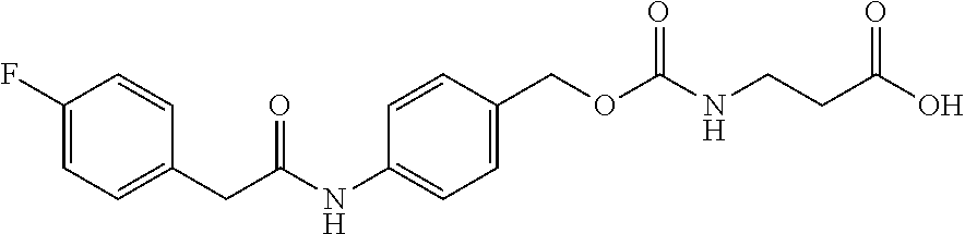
C1=C(COC(NCCC(O)=O)=O)C=CC(NC(CC2=CC=C(F)C=C2)=O)=C1
